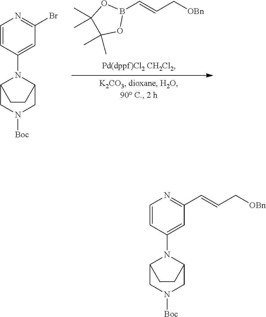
C(C[OBn])=CB1OC(C)(C)C(C)(C)O1.C1=CC(N2C3CN([Boc])CC2CC3)=CC(Br)=N1.C1=CC(N2C3CN([Boc])CC2CC3)=CC(C=CC[OBn])=N1
